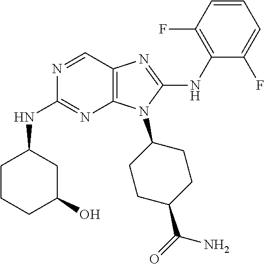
N1=CC2=C(N=C1NC1CCCC(O)C1)N(C1CCC(C(=O)N)CC1)C(NC1=C(F)C=CC=C1F)=N2
